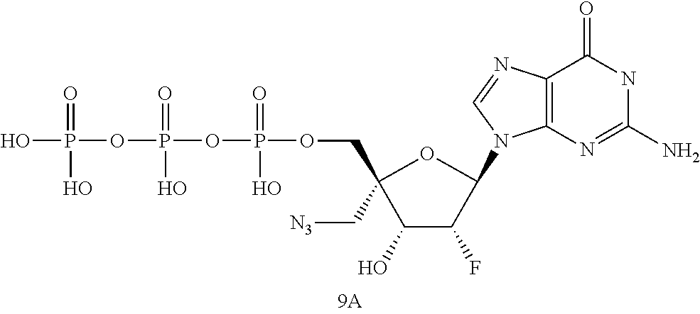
OP(OP(OP(OCC1(C[N3])C(O)C(F)C(N2C3=C(N=C2)C(=O)NC(N)=N3)O1)(=O)O)(=O)O)(=O)O
